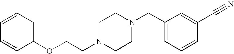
C1=CC=C(OCCN2CCN(CC3=CC=CC(C#N)=C3)CC2)C=C1
